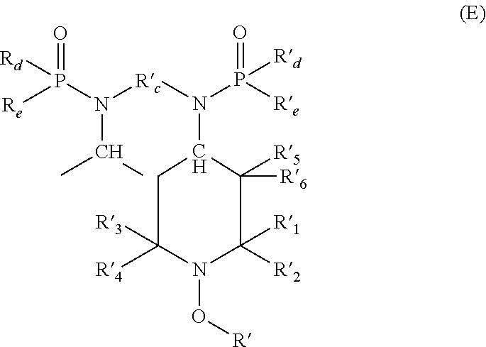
C1C([R3])([R4])N(O[R])C([R1])([R2])C([R5])([R6])C1N(P(=O)([Rd])[Re])[Rc]N(C(C)C)P(=O)([Re])[Rd]
